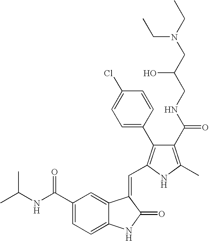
C1(C(NC(C)C)=O)=CC=C2C(=C1)C(=CC1=C(C3=CC=C(Cl)C=C3)C(C(NCC(CN(CC)CC)O)=O)=C(C)N1)C(=O)N2
